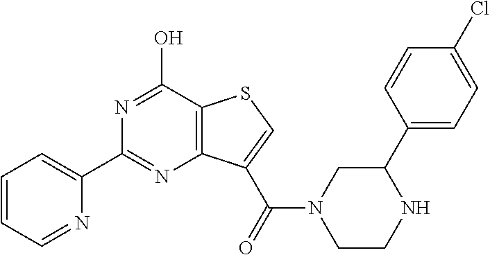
N1=C(C2=CC=CC=N2)N=C(O)C2=C1C(C(=O)N1CCNC(C3=CC=C(Cl)C=C3)C1)=CS2
